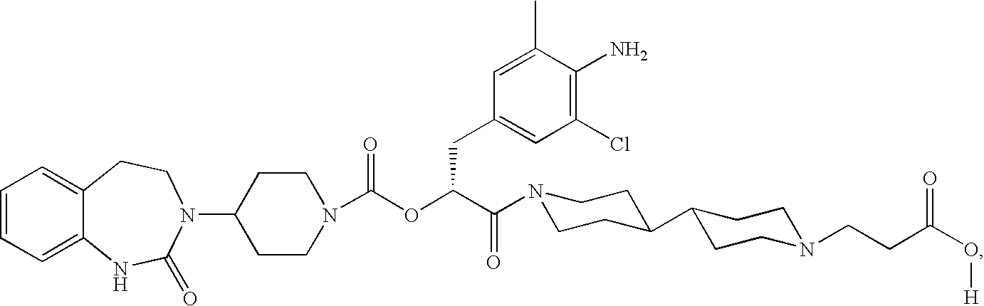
C1=CC=C2C(=C1)CCN(C1CCN(C(OC(C(=O)N3CCC(C4CCN(CCC(O[H])=O)CC4)CC3)CC3=CC(Cl)=C(N)C(C)=C3)=O)CC1)C(=O)N2
